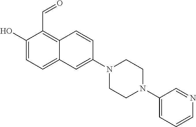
C1(O)=CC=C2C(=C1C=O)C=CC(N1CCN(C3=CC=CN=C3)CC1)=C2
